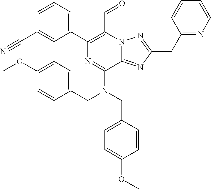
C1=CC=C(C2=C(C=O)N3C(=NC(CC4=NC=CC=C4)=N3)C(N(CC3=CC=C(OC)C=C3)CC3=CC=C(OC)C=C3)=N2)C=C1C#N
